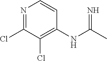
C1(NC(C)=N)=C(Cl)C(Cl)=NC=C1
